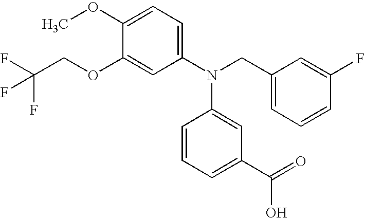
C1(OC)=CC=C(N(CC2=CC=CC(F)=C2)C2=CC(C(=O)O)=CC=C2)C=C1OCC(F)(F)F
